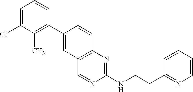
C1(C2=CC3=C(C=C2)N=C(NCCC2=NC=CC=C2)N=C3)=C(C)C(Cl)=CC=C1
